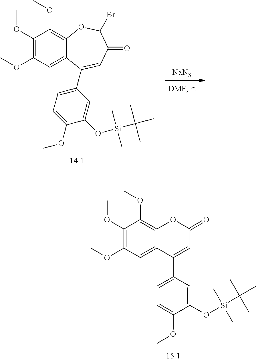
[NaN3].O(C1=CC(C2=CC(=O)C(Br)OC3=C(OC)C(OC)=C(OC)C=C32)=CC=C1OC)[Si](C)(C)C(C)(C)C.C1(OC)=C(OC)C=C2C(=C1OC)OC(=O)C=C2C1=CC=C(OC)C(O[Si](C(C)(C)C)(C)C)=C1
